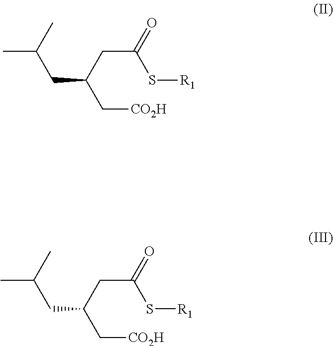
CC(C)CC(C[CO2H])CC(=O)S[R1].CC(C)CC(C[CO2H])CC(=O)S[R1]
